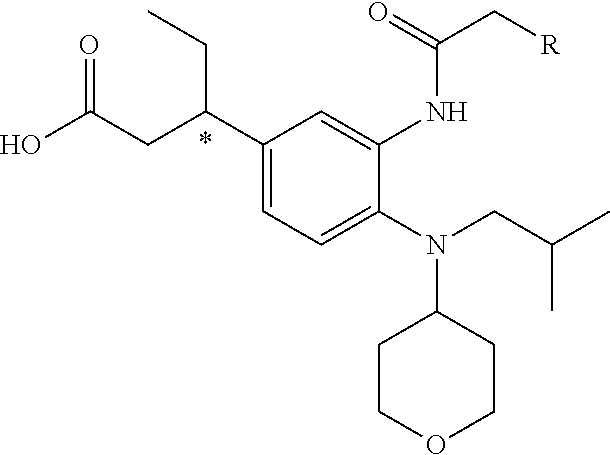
N(C1CCOCC1)(CC(C)C)C1=CC=C(C(CC(O)=O)CC)C=C1NC(C[R])=O
